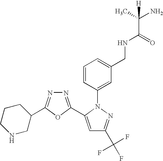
N1=C(C2=CC(C(F)(F)F)=NN2C2=CC(CNC(C(C)(N)[H])=O)=CC=C2)OC(C2CCCNC2)=N1
